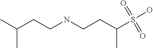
CC(CCNCCC(S(O)(=O)=O)C)C
